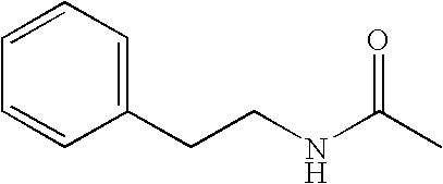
C1=CC=C(CCNC(=O)C)C=C1
